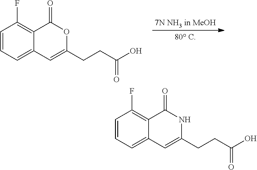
C12=CC=CC(F)=C1C(=O)OC(CCC(O)=O)=C2.C(C(=O)O)CC1=CC2=CC=CC(F)=C2C(=O)N1
